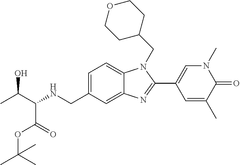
C1=C(CNC(C(C)O)C(=O)OC(C)(C)C)C=C2C(=C1)N(CC1CCOCC1)C(C1=CN(C)C(=O)C(C)=C1)=N2
